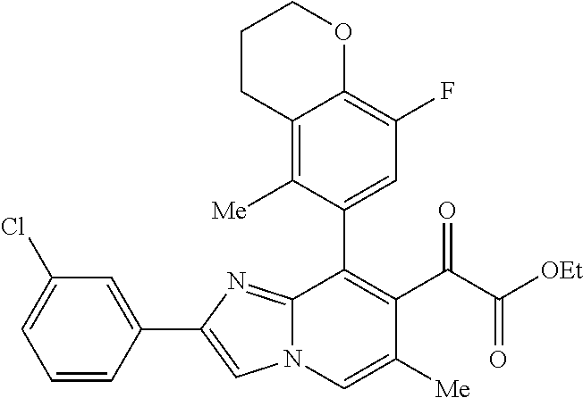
C1(C2=CC(F)=C3C(=C2[Me])CCCO3)=C(C(=O)C([OEt])=O)C([Me])=CN2C1=NC(C1=CC(Cl)=CC=C1)=C2
